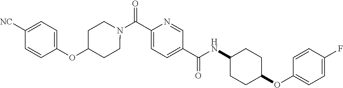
N(C(C1=CC=C(C(=O)N2CCC(OC3=CC=C([CN])C=C3)CC2)N=C1)=O)C1CCC(OC2=CC=C(F)C=C2)CC1
